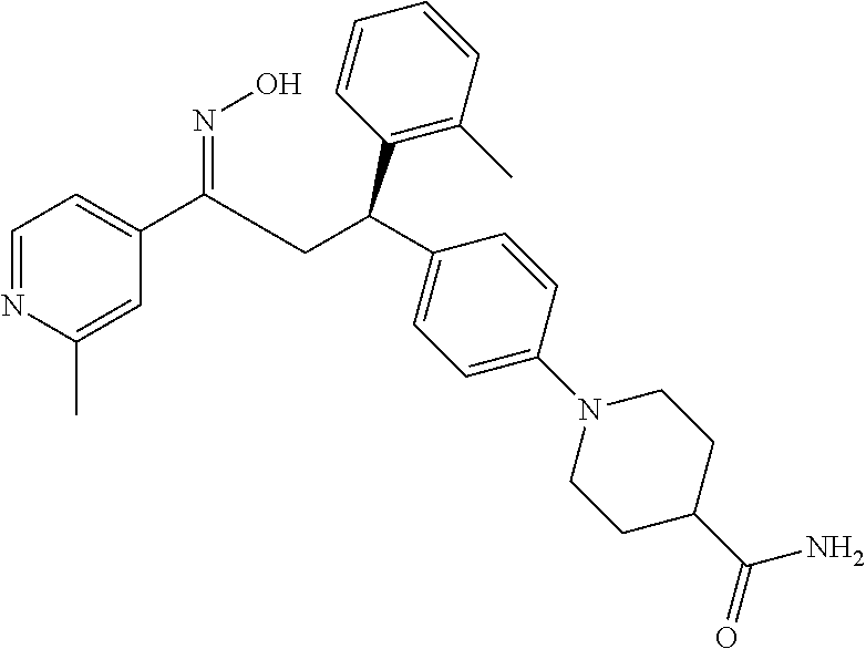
C1(C(CC(C2=CC=C(N3CCC(C(=O)N)CC3)C=C2)C2=C(C)C=CC=C2)=NO)=CC=NC(C)=C1
